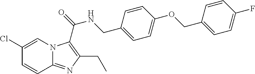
C1(Cl)=CN2C(=NC(CC)=C2C(NCC2=CC=C(OCC3=CC=C(F)C=C3)C=C2)=O)C=C1
